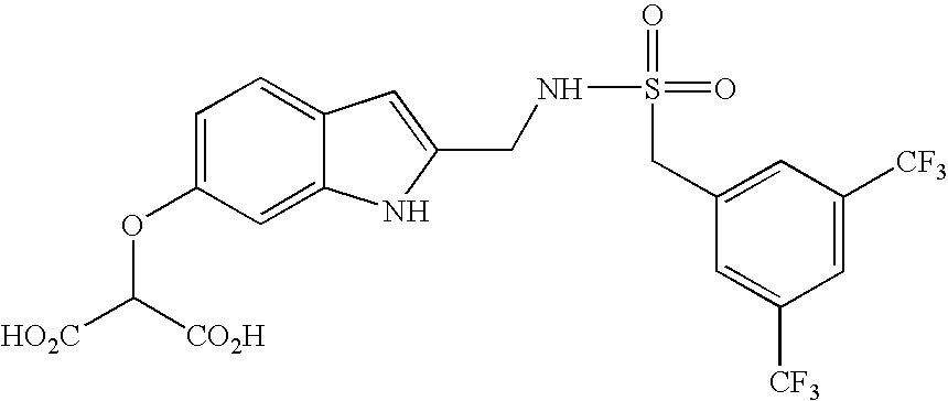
C1=C(OC([HO2C])[CO2H])C=C2C(=C1)C=C(CNS(=O)(CC1=CC([CF3])=CC([CF3])=C1)=O)N2
